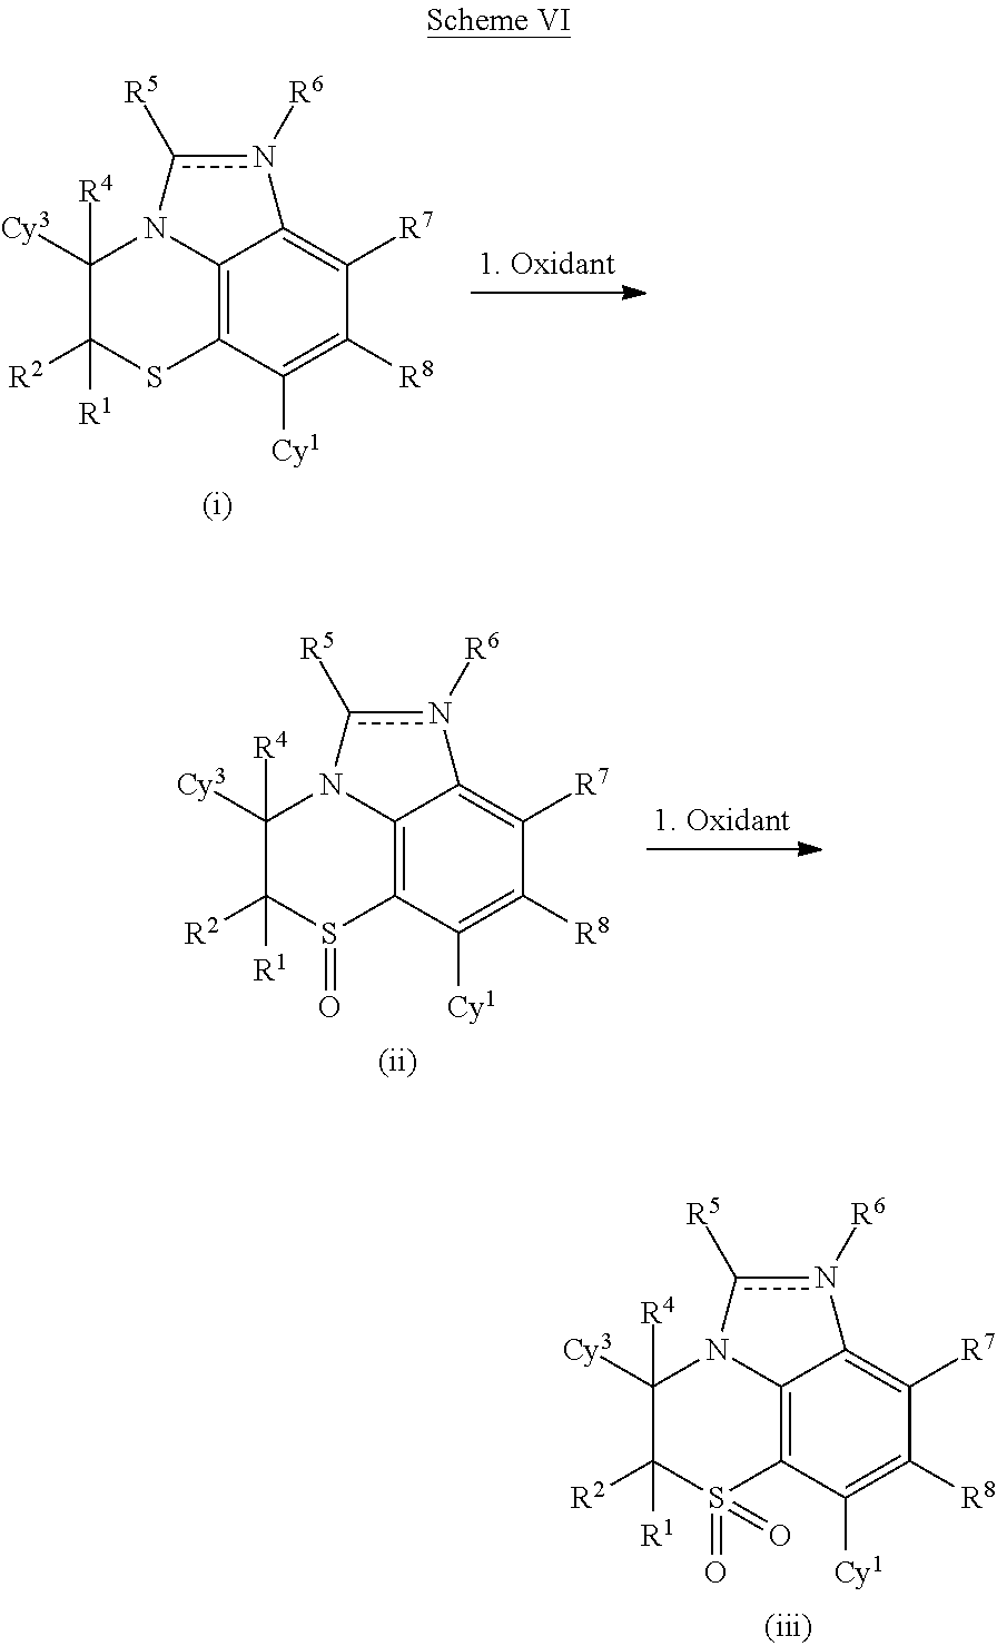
C12=C3C([Cy1])=C([R8])C([R7])=C1n([R6])c([R5])N2C([Cy3])([R4])C([R2])([R1])S3.C12=C3C([Cy1])=C([R8])C([R7])=C1n([R6])c([R5])N2C([Cy3])([R4])C([R2])([R1])S3=O.C12=C3C([Cy1])=C([R8])C([R7])=C1n([R6])c([R5])N2C([Cy3])([R4])C([R2])([R1])S3(=O)=O
